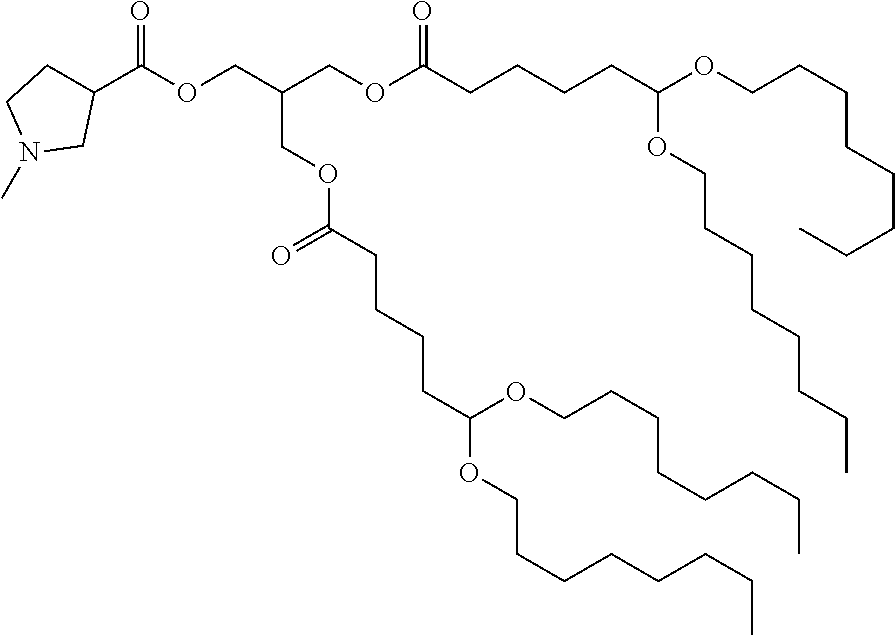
C1(C(OCC(COC(CCCCC(OCCCCCCCC)OCCCCCCCC)=O)COC(=O)CCCCC(OCCCCCCCC)OCCCCCCCC)=O)CCN(C)C1
